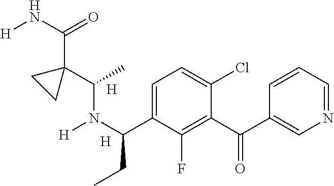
[H].C1=C(C(N([H])C(C2(C(N[H])=O)CC2)C)CC)C(F)=C(C(=O)C2=CN=CC=C2)C(Cl)=C1.[H]
